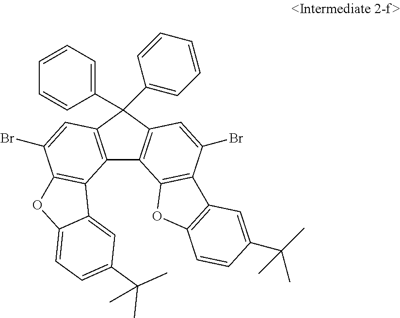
C12=C(C=C(Br)C3=C1C1=CC(C(C)(C)C)=CC=C1O3)C(C1=CC=CC=C1)(C1=CC=CC=C1)C1=C2C2=C(C(Br)=C1)C1=C(O2)C=CC(C(C)(C)C)=C1
